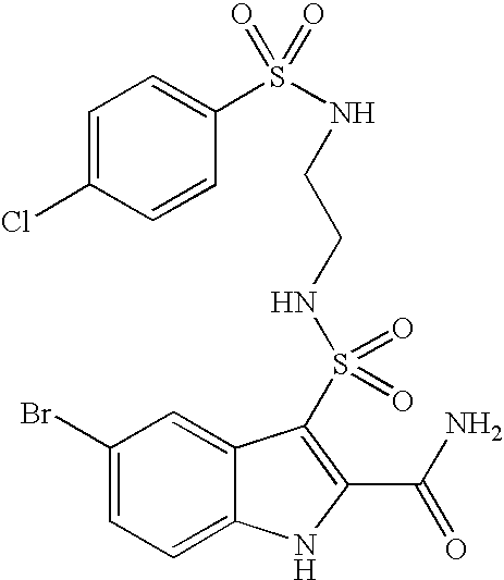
C1(Br)=CC=C2C(=C1)C(S(=O)(=O)NCCNS(C1=CC=C(Cl)C=C1)(=O)=O)=C(C(N)=O)N2
